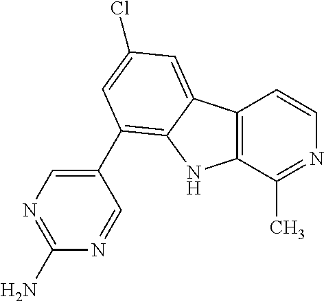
C12=C(C(C)=NC=C1)NC1=C(C3=CN=C(N)N=C3)C=C(Cl)C=C21
